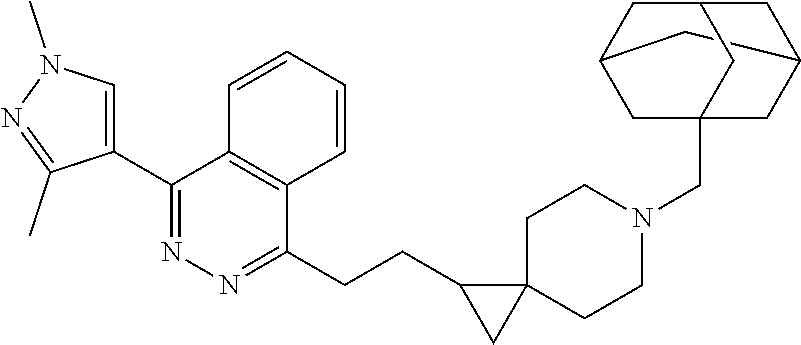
C1=CC=CC2=C1C(C1=CN(C)N=C1C)=NN=C2CCC1CC12CCN(CC13CC4CC(CC(C1)C4)C3)CC2
